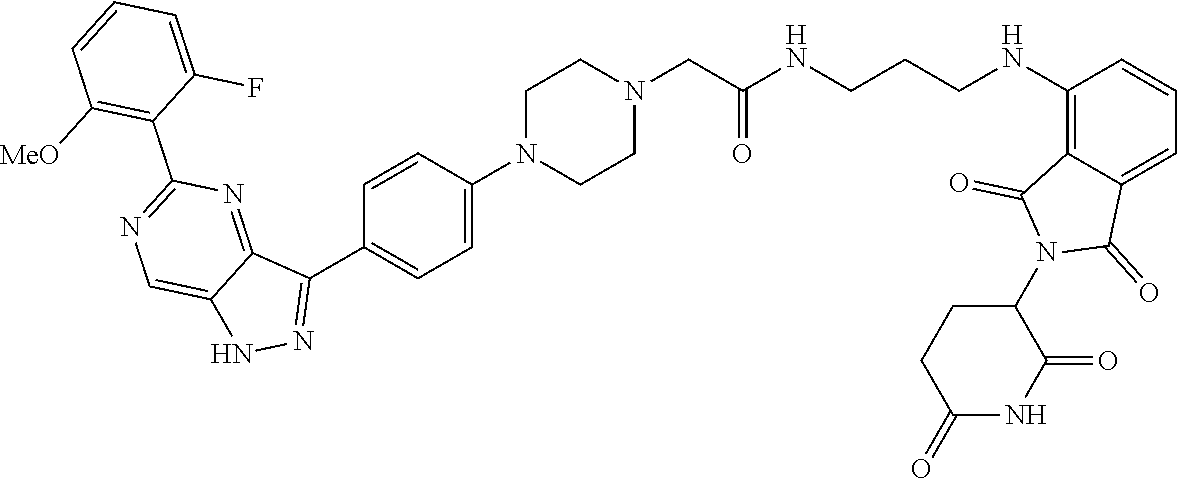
C1C(=O)NC(=O)C(N2C(=O)C3=C(NCCCNC(CN4CCN(C5=CC=C(C6=NNC7=CN=C(C8=C([MeO])C=CC=C8F)N=C76)C=C5)CC4)=O)C=CC=C3C2=O)C1
